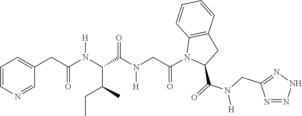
C1(CC(N(C(C(N(CC(N2C(C(=O)N(CC3=NNN=N3)[H])CC3=C2C=CC=C3)=O)[H])=O)C(C)CC)[H])=O)=CC=CN=C1
